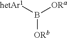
B([ORb])([hetAr1])[ORa]
